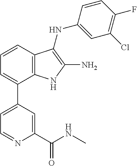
C1=CC2=C(C(C3=CC=NC(C(NC)=O)=C3)=C1)NC(N)=C2NC1=CC(Cl)=C(F)C=C1
